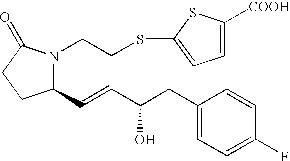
C1(C=CC(CC2=CC=C(F)C=C2)O)N(CCSC2=CC=C([COOH])S2)C(=O)CC1
